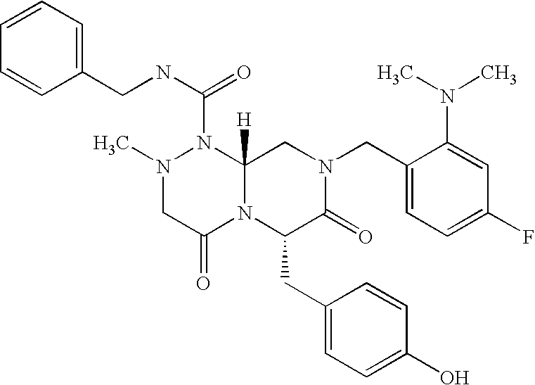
C1(N(C)C)=CC(F)=CC=C1CN1CC2([H])N(C(NCC3=CC=CC=C3)=O)N(C)CC(=O)N2C(CC2=CC=C(O)C=C2)C1=O
